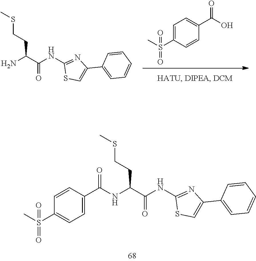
CSCCC(C(NC1=NC(C2=CC=CC=C2)=CS1)=O)N.S(C1=CC=C(C(O)=O)C=C1)(C)(=O)=O.CSCCC(C(NC1=NC(C2=CC=CC=C2)=CS1)=O)NC(C1=CC=C(S(C)(=O)=O)C=C1)=O
